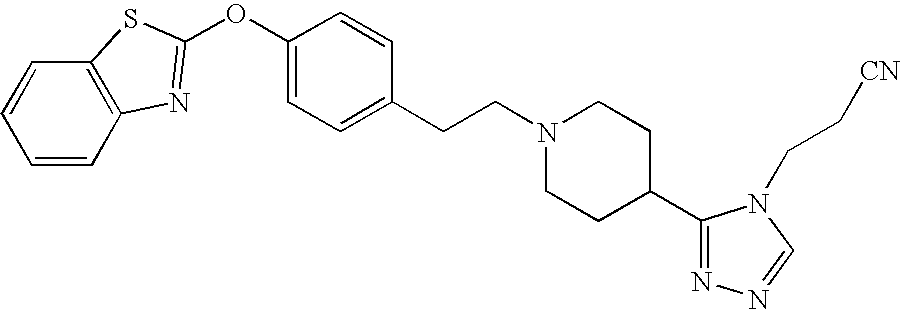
C1=CC2=C(C=C1)SC(OC1=CC=C(CCN3CCC(C4=NN=CN4CC[CN])CC3)C=C1)=N2
